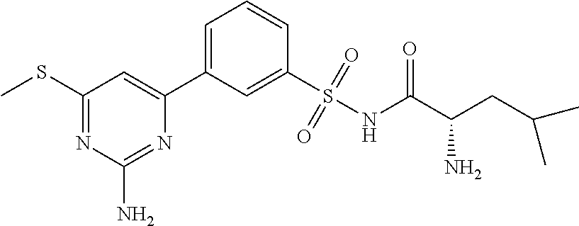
C1(SC)=NC(N)=NC(C2=CC=CC(S(NC(C(CC(C)C)N)=O)(=O)=O)=C2)=C1
